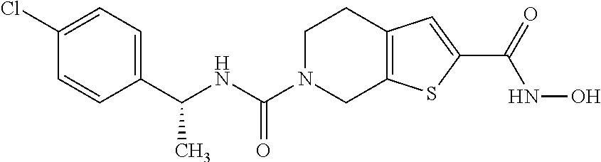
C1(C(NC(N2CC3=C(CC2)C=C(C(NO)=O)S3)=O)C)=CC=C(Cl)C=C1
